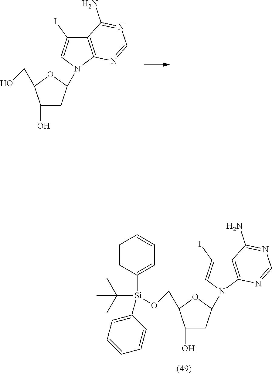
C1(O)CC(N2C=C(I)C3=C2N=CN=C3N)OC1CO.C1(O)CC(N2C=C(I)C3=C2N=CN=C3N)OC1CO[Si](C1=CC=CC=C1)(C(C)(C)C)C1=CC=CC=C1
